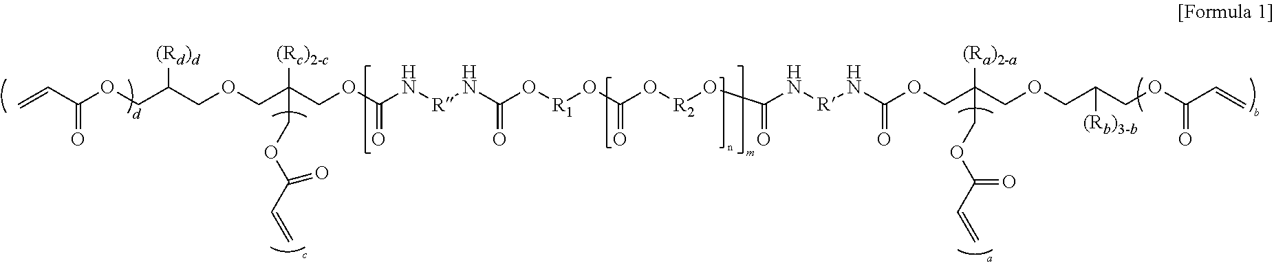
C=CC(OCC(COCC(COC(N[R]NC(O[R1]OC(O[R2]OC(N[R]NC(OCC(COCC(COC(C=C)=O)[(Rb)3-b])([(Ra)2-a])COC(C=C)=O)=O)=O)=O)=O)=O)([(Rc)2-c])COC(C=C)=O)[(Rd)d])=O
